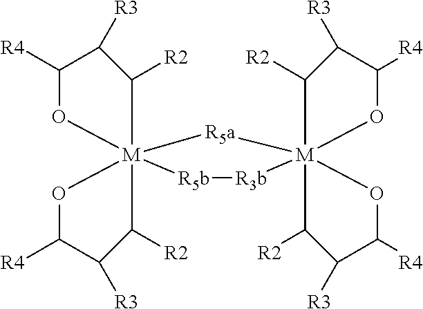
[R4]C1C([R3])C([R2])[M]23(O1)(OC([R4])C([R3])C2[R2])[R5a][M]12(OC([R4])C([R3])C1[R2])(OC([R4])C([R3])C2[R2])[R3b][R5b]3
